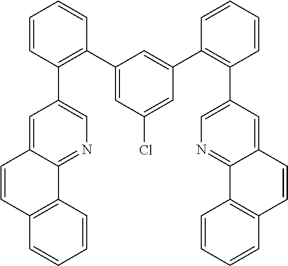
C1(C2=C(C3=CN=C4C(=C3)C=CC3=C4C=CC=C3)C=CC=C2)=CC(Cl)=CC(C2=C(C3=CN=C4C(=C3)C=CC3=C4C=CC=C3)C=CC=C2)=C1
